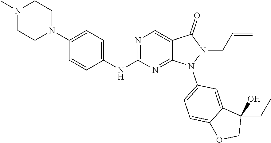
N1(C2=CC=C3C(=C2)C(O)(CC)CO3)N(CC=C)C(=O)C2=CN=C(NC3=CC=C(N4CCN(C)CC4)C=C3)N=C12
